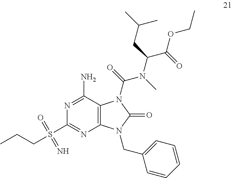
N1=C(N)C2=C(N=C1S(CCC)(=O)=N)N(CC1=CC=CC=C1)C(=O)N2C(=O)N(C)C(C(OCC)=O)CC(C)C
